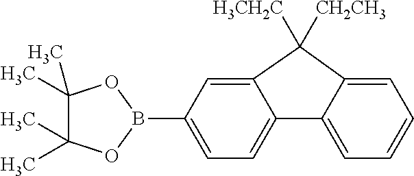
C1(C)(C)C(C)(C)OB(C2=CC=C3C(=C2)C([H3CH2C])([CH2CH3])C2=CC=CC=C32)O1
